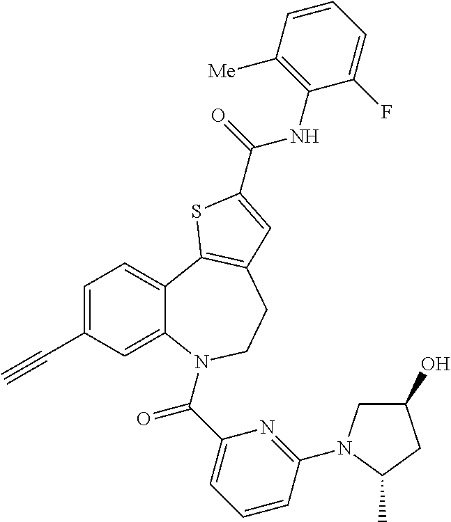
C1=C(C#C)C=C2C(=C1)C1=C(CCN2C(C2=CC=CC(N3CC(O)CC3C)=N2)=O)C=C(C(=O)NC2=C([Me])C=CC=C2F)S1
